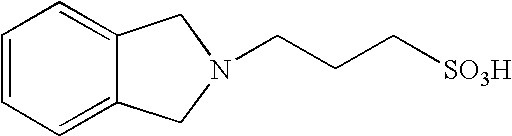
C1=CC=C2C(=C1)CN(CCC[SO3H])C2
